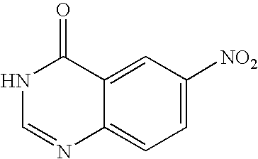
C1=C([NO2])C=C2C(=C1)N=CNC2=O
